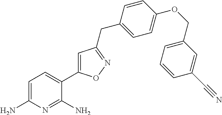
C1=C(N)N=C(N)C(C2=CC(CC3=CC=C(OCC4=CC=CC(C#N)=C4)C=C3)=NO2)=C1
